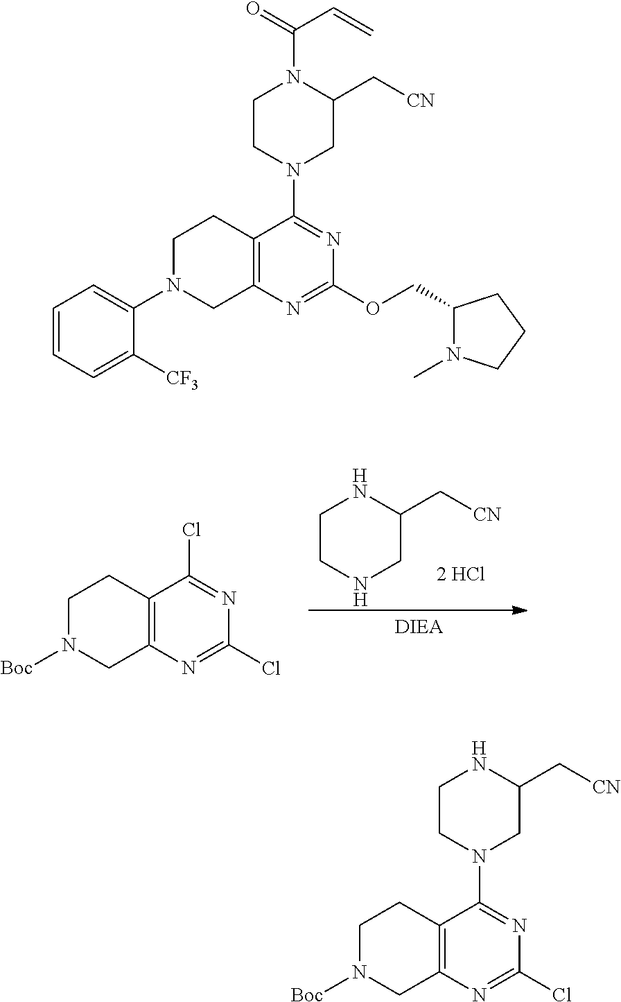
C12=C(N=C(Cl)N=C1N1CCNC(C[CN])C1)CN([Boc])CC2.C1CNCC(C[CN])N1.C12=C(N=C(Cl)N=C1Cl)CN([Boc])CC2.C12=C(N=C(OCC3N(C)CCC3)N=C1N1CC(C[CN])N(C(=O)C=C)CC1)CN(C1=CC=CC=C1[CF3])CC2
